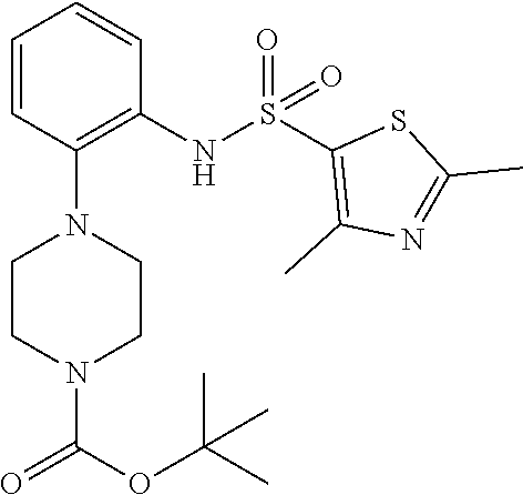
O(C(C)(C)C)C(=O)N1CCN(C2=C(NS(=O)(C3=C(C)N=C(C)S3)=O)C=CC=C2)CC1
